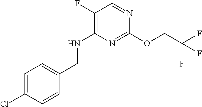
C1(F)=C(NCC2=CC=C(Cl)C=C2)N=C(OCC(F)(F)F)N=C1
